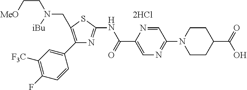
[2HCl].N(C(C1=CN=C(N2CCC(C(=O)O)CC2)C=N1)=O)C1=NC(C2=CC([F3C])=C(F)C=C2)=C(CN(CC[MeO])[iBu])S1
